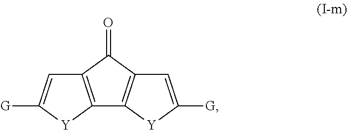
C12=C([Y]C([G])=C1)C1=C(C2=O)C=C([G])[Y]1
